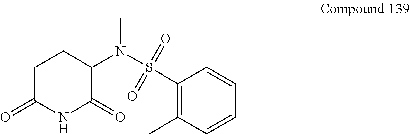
C1C(=O)NC(=O)C(N(S(C2=C(C)C=CC=C2)(=O)=O)C)C1
